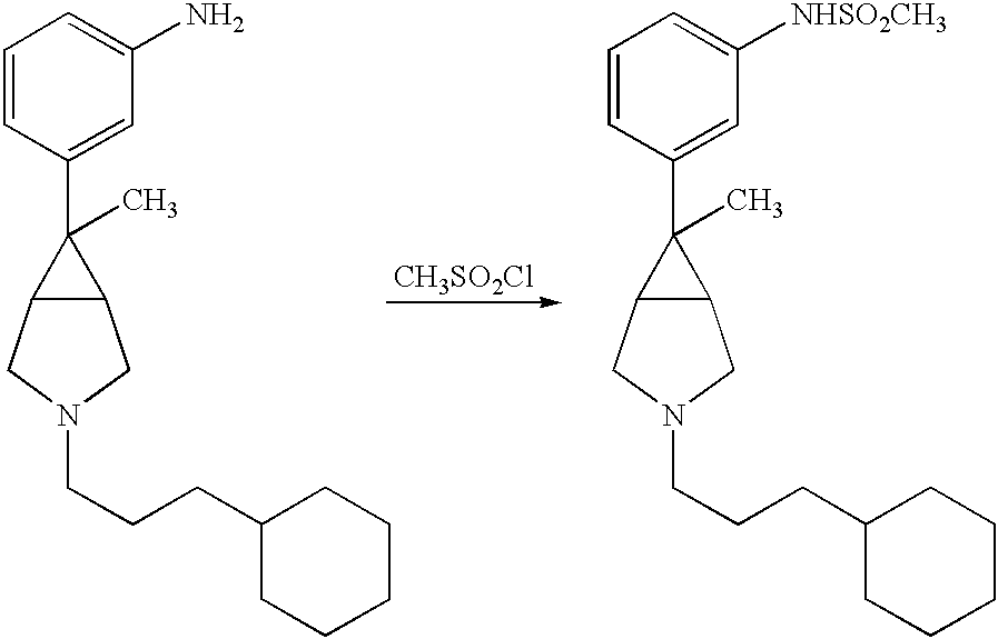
C1=CC(C2(C)C3C2CN(CCCC2CCCCC2)C3)=CC(N)=C1.C1=CC(C2(C)C3C2CN(CCCC2CCCCC2)C3)=CC([NHSO2CH3])=C1.[CH3SO2Cl]
